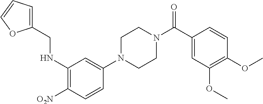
C1N(C2=CC(NCC3=CC=CO3)=C([O2N])C=C2)CCN(C(C2=CC(OC)=C(OC)C=C2)=O)C1
